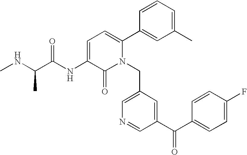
C1=C(NC(C(NC)C)=O)C(=O)N(CC2=CN=CC(C(C3=CC=C(F)C=C3)=O)=C2)C(C2=CC(C)=CC=C2)=C1
